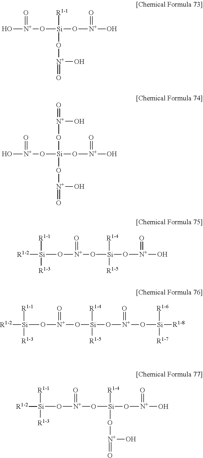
[R1-1][Si](O[N+](=O)O)(O[N+](O)=O)O[N+](O)=O.O([Si](O[N+](=O)O)(O[N+](O)=O)O[N+](O)=O)[N+](=O)O.[R1-4][Si]([R1-5])(O[N+](O)=O)O[N+](O[Si]([R1-2])([R1-1])[R1-3])=O.[R1-4][Si]([R1-5])(O[N+](O[Si]([R1-8])([R1-6])[R1-7])=O)O[N+](O[Si]([R1-2])([R1-1])[R1-3])=O.[R1-4][Si](O[N+](O)=O)(O[N+](O)=O)O[N+](O[Si]([R1-2])([R1-1])[R1-3])=O
